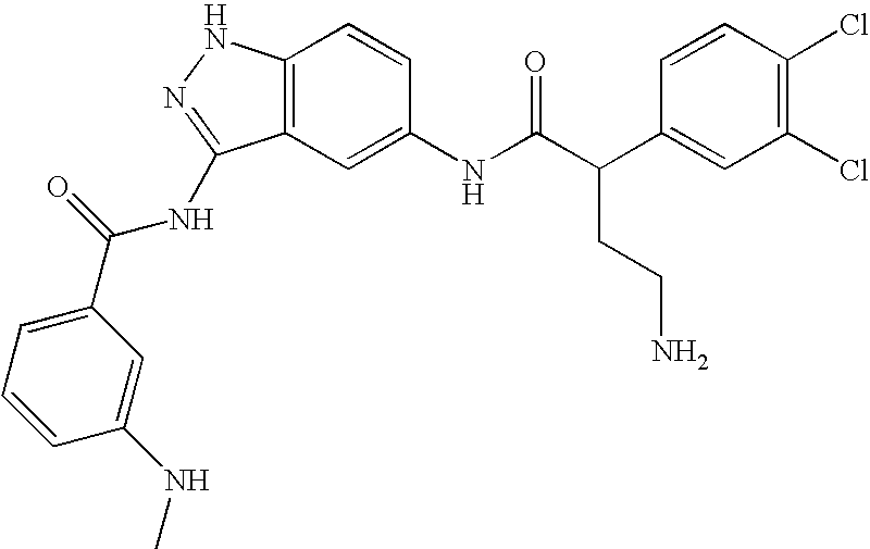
C12=C(C=C(NC(C(C3=CC(Cl)=C(Cl)C=C3)CCN)=O)C=C1)C(NC(C1=CC=CC(NC)=C1)=O)=NN2
